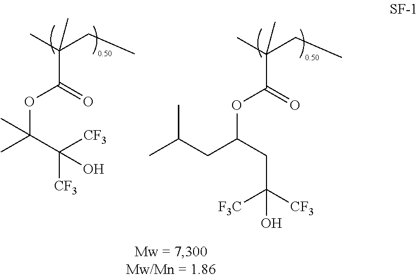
CC(CC)(C)C(=O)OC(C)(C)C([CF3])([CF3])O.CC(CC)(C)C(=O)OC(CC(C)C)CC([F3C])([CF3])O
